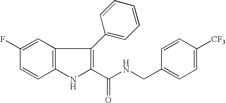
C1(C(NCC2=CC=C([CF3])C=C2)=O)=C(C2=CC=CC=C2)C2=C(N1)C=CC(F)=C2
